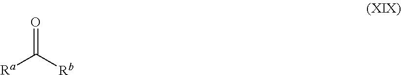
C([Rb])([Ra])=O
